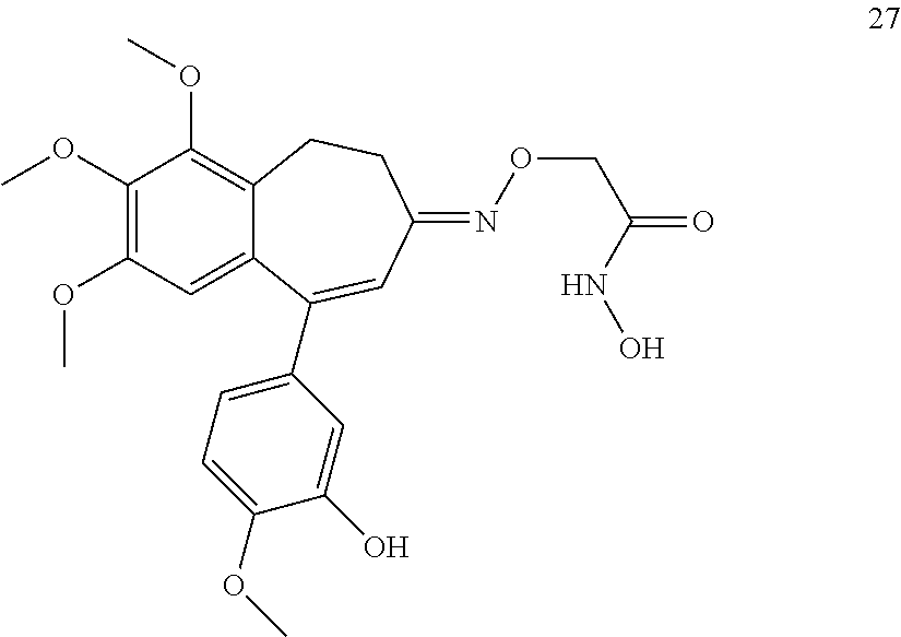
C1(OC)=C(OC)C=C2C(=C1OC)CCC(=NOCC(=O)NO)C=C2C1=CC=C(OC)C(O)=C1
